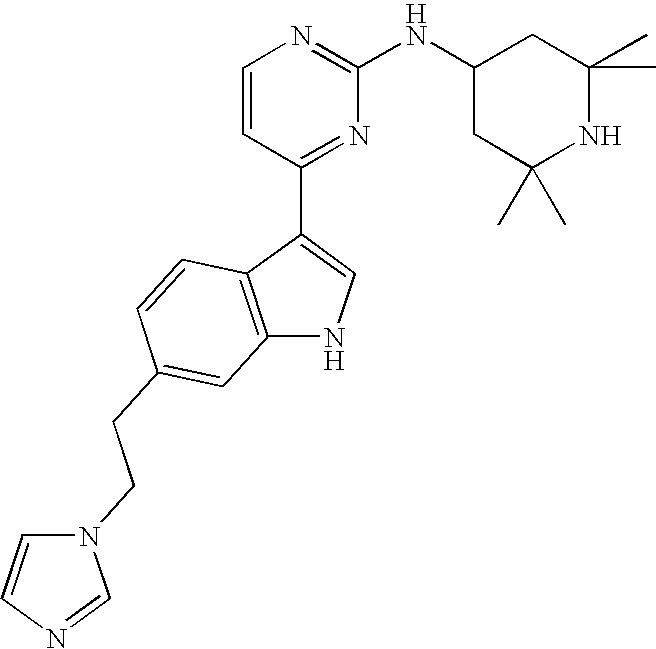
C1=CC(C2=CNC3=C2C=CC(CCN2C=CN=C2)=C3)=NC(NC2CC(C)(C)NC(C)(C)C2)=N1
